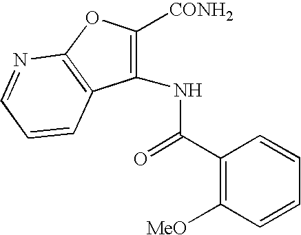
C1=NC2=C(C=C1)C(NC(C1=C([MeO])C=CC=C1)=O)=C([CONH2])O2
